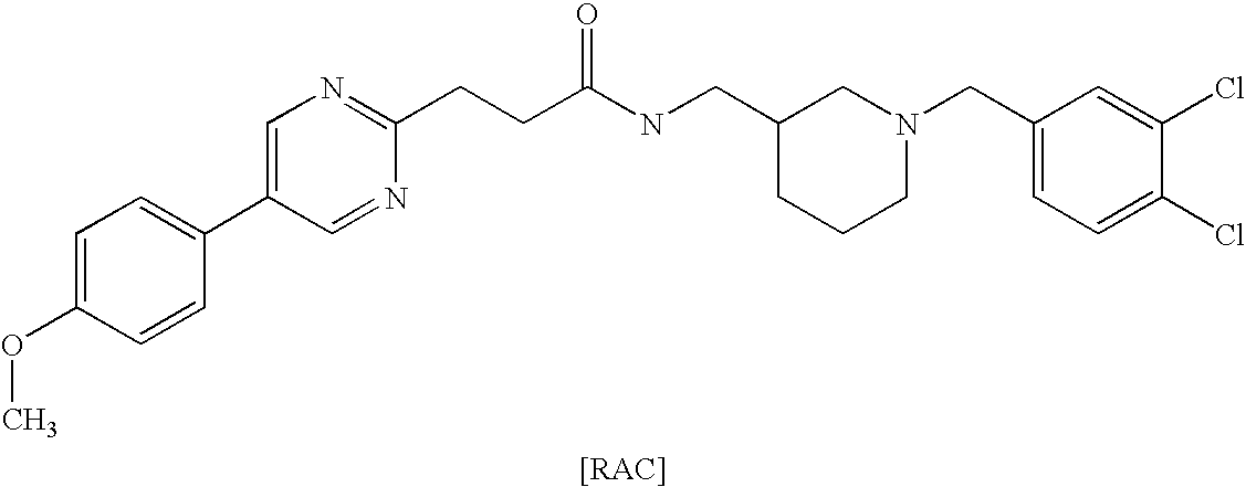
C1=C(OC)C=CC(C2=CN=C(CCC(NCC3CCCN(CC4=CC=C(Cl)C(Cl)=C4)C3)=O)N=C2)=C1
